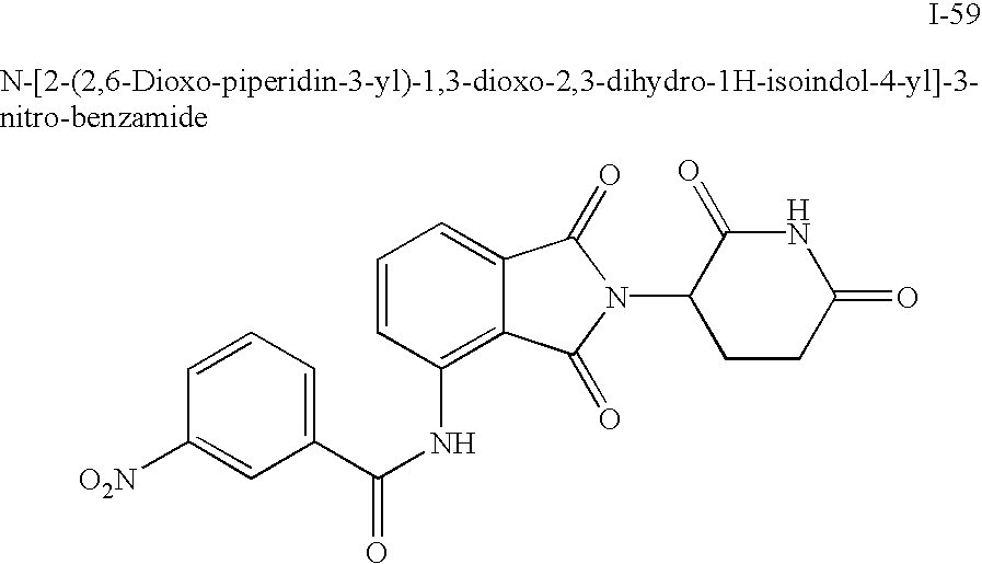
C1=CC([O2N])=CC(C(NC2=C3C(=CC=C2)C(=O)N(C2CCC(=O)NC2=O)C3=O)=O)=C1
